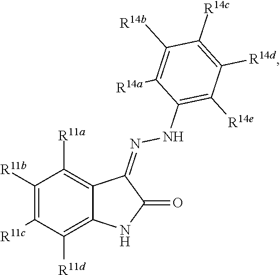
C1([R11b])=C([R11c])C([R11d])=C2C(=C1[R11a])C(=NNC1=C([R14e])C([R14d])=C([R14c])C([R14b])=C1[R14a])C(=O)N2
